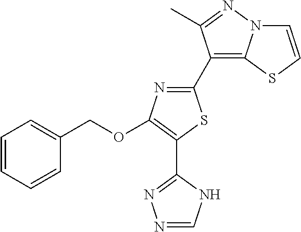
C1=CC=CC(COC2=C(C3=NN=CN3)SC(C3=C4N(N=C3C)C=CS4)=N2)=C1
